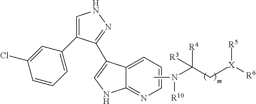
CN([R10])C([R4])([R3])CC[X]([R5])[R6].C1=C2C(=NC=C1)NC=C2C1=NNC=C1C1=CC=CC(Cl)=C1
